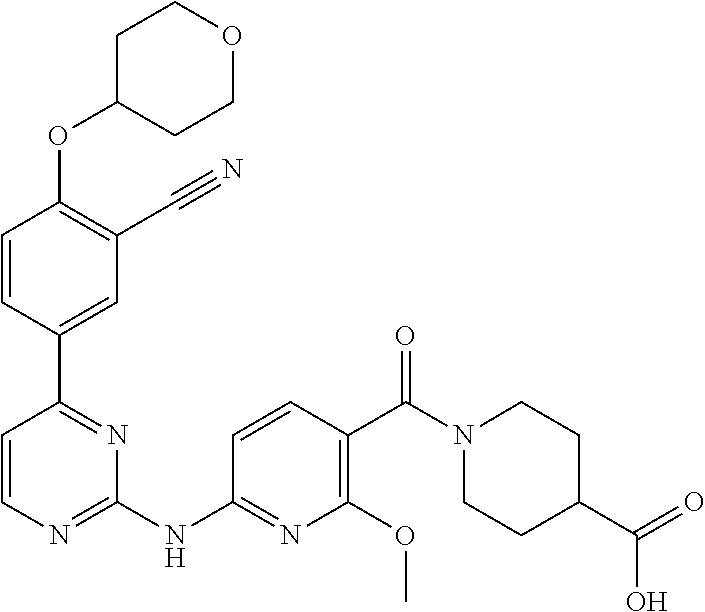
C1=CN=C(NC2=NC(OC)=C(C(=O)N3CCC(C(O)=O)CC3)C=C2)N=C1C1=CC(C#N)=C(OC2CCOCC2)C=C1
